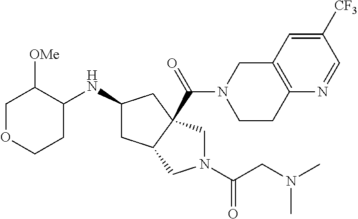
C1OCCC(NC2CC3C(C(=O)N4CCC5=C(C4)C=C([CF3])C=N5)(C2)CN(C(=O)CN(C)C)C3)C1[OMe]
